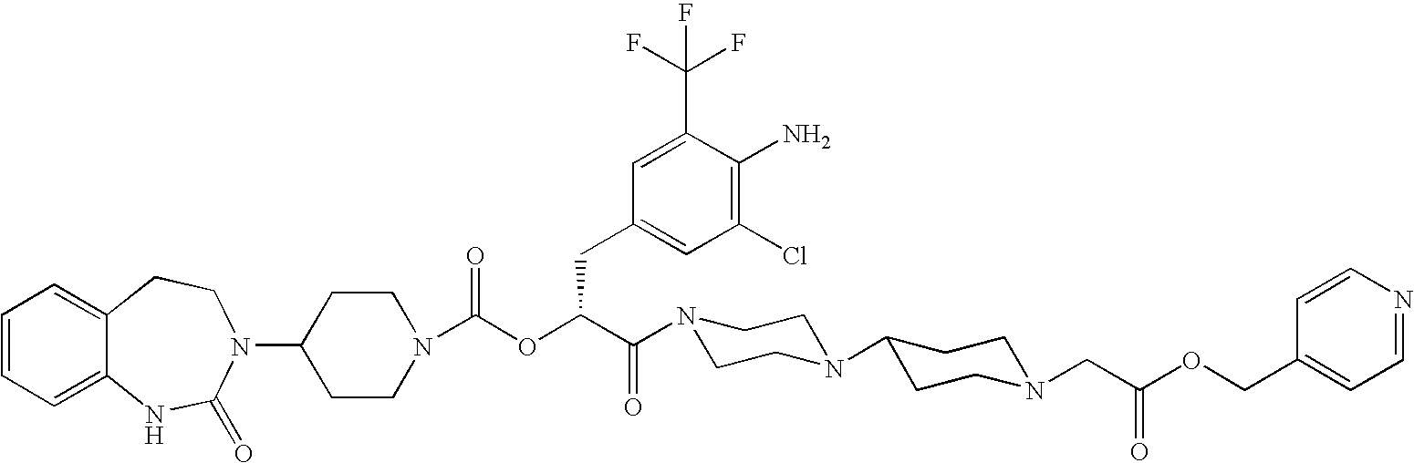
C12=CC=CC=C1NC(=O)N(C1CCN(C(OC(C(=O)N3CCN(C4CCN(CC(OCC5=CC=NC=C5)=O)CC4)CC3)CC3=CC(Cl)=C(N)C(C(F)(F)F)=C3)=O)CC1)CC2
